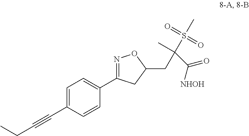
C1=C(C#CCC)C=CC(C2=NOC(CC(S(C)(=O)=O)(C)C([NHOH])=O)C2)=C1
